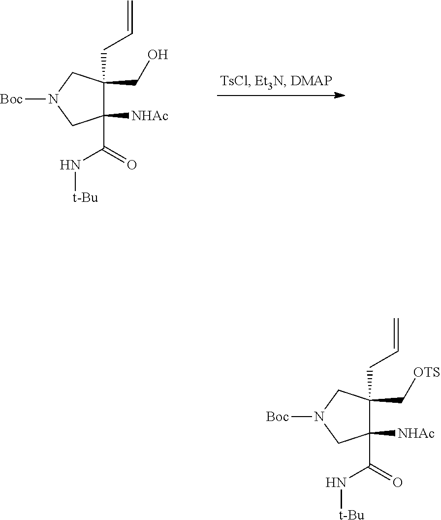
C1([NHAc])(C(=O)N[t-Bu])C(CC=C)(CO)CN([Boc])C1.C1([NHAc])(C(=O)N[t-Bu])C(CC=C)(C[OTS])CN([Boc])C1
